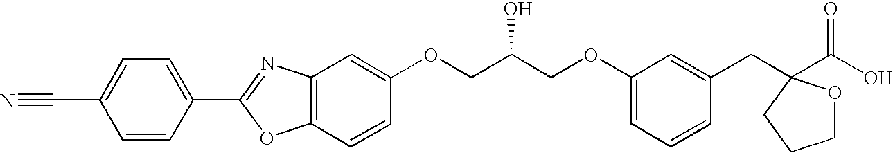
C(COC1=CC=CC(CC2(C(O)=O)OCCC2)=C1)(COC1=CC2=C(C=C1)OC(C1=CC=C(C#N)C=C1)=N2)O
